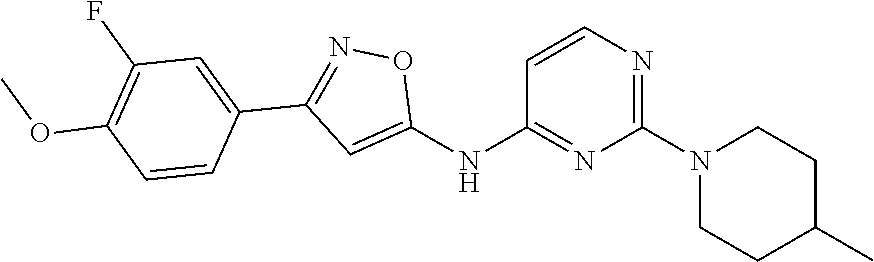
C1=CN=C(N2CCC(C)CC2)N=C1NC1=CC(C2=CC(F)=C(OC)C=C2)=NO1
